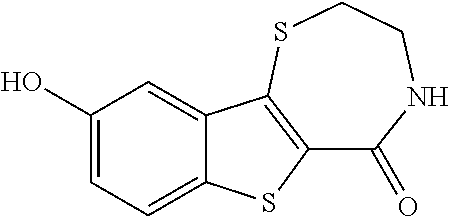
C1(=O)NCCSC2=C1SC1=CC=C(O)C=C12
